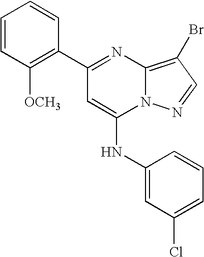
C1([OCH3])=C(C2=NC3=C(Br)C=NN3C(NC3=CC(Cl)=CC=C3)=C2)C=CC=C1
